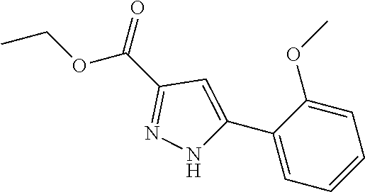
CCOC(C1=NNC(C2=CC=CC=C2OC)=C1)=O
